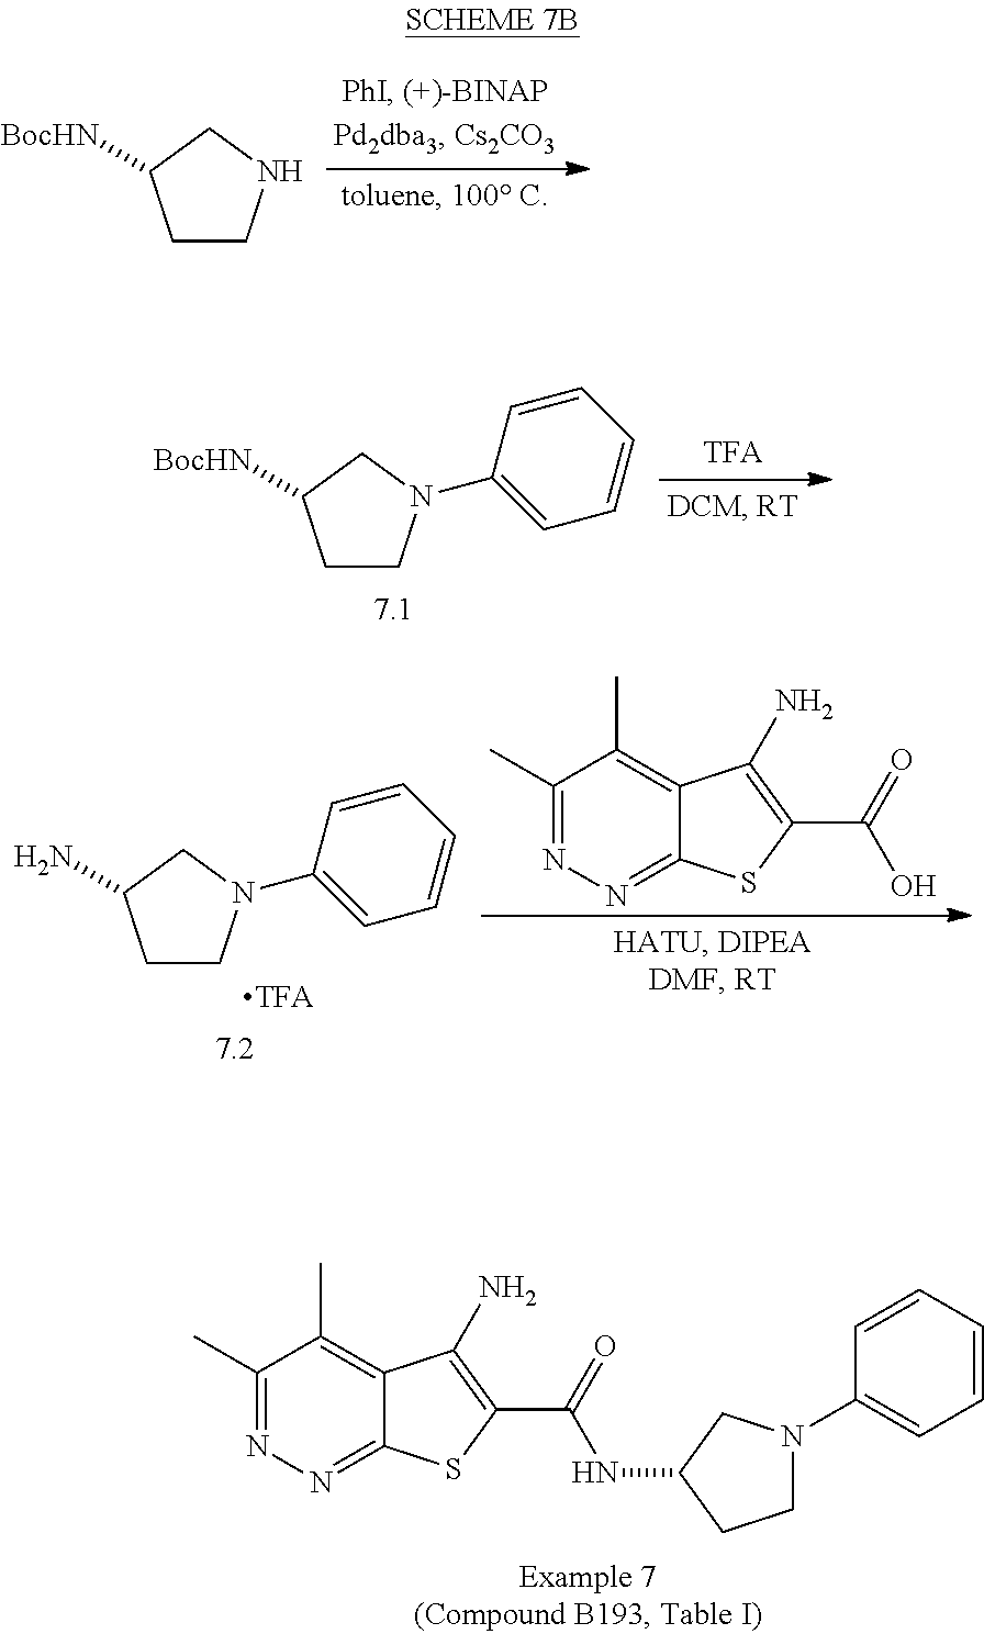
C1CNCC1[BocHN].C1CN(C2=CC=CC=C2)CC1[BocHN].C1CN(C2=CC=CC=C2)CC1N.C1(C)=NN=C2C(=C1C)C(N)=C(C(=O)O)S2.C1(C)=NN=C2C(=C1C)C(N)=C(C(=O)NC1CCN(C3=CC=CC=C3)C1)S2
